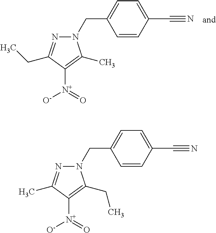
C1=C(C#N)C=CC(CN2N=C(C)C([N+]([O-])=O)=C2CC)=C1.C1=C(C#N)C=CC(CN2N=C(CC)C([N+]([O-])=O)=C2C)=C1
